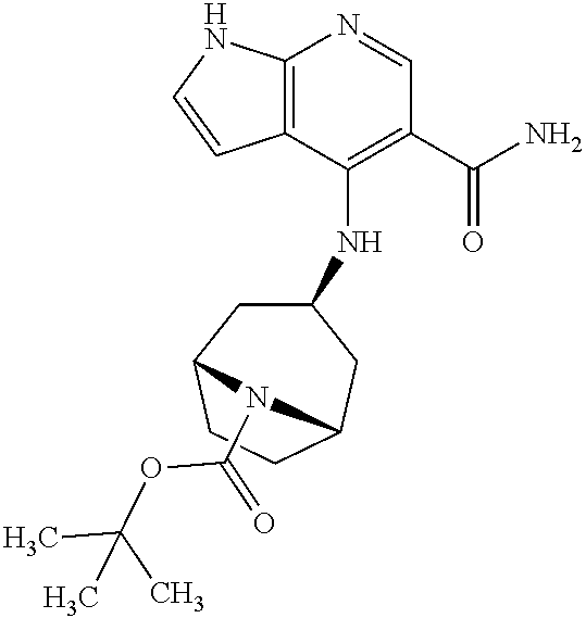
C12=C(C(NC3CC4CCC(C3)N4C(=O)OC(C)(C)C)=C(C(N)=O)C=N1)C=CN2
